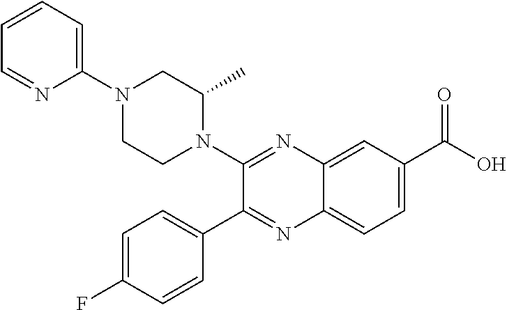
C12=CC(C(O)=O)=CC=C1N=C(C1=CC=C(F)C=C1)C(N1C(C)CN(C3=CC=CC=N3)CC1)=N2
